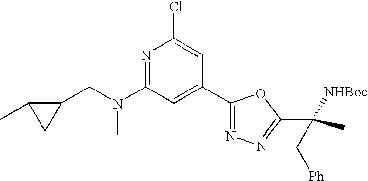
N1=C(N(CC2C(C)C2)C)C=C(C2=NN=C(C(C)([NHBoc])C[Ph])O2)C=C1Cl
